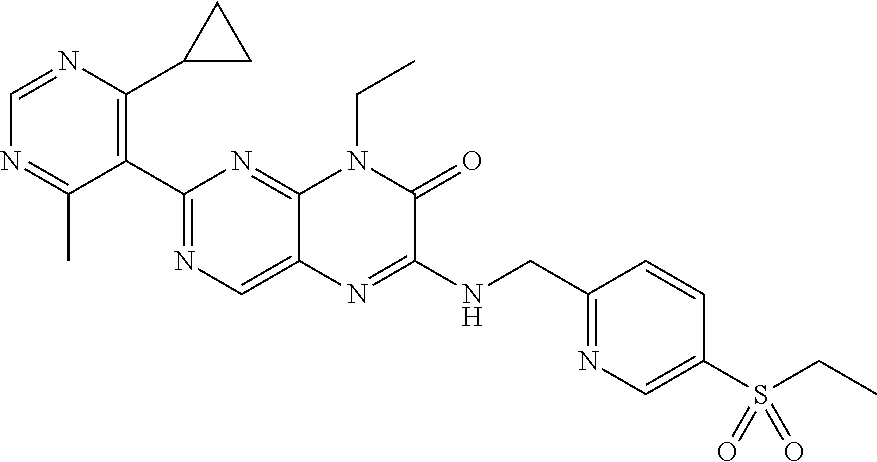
C1=NC(C2CC2)=C(C2=NC=C3C(=N2)N(CC)C(=O)C(NCC2=NC=C(S(=O)(=O)CC)C=C2)=N3)C(C)=N1
